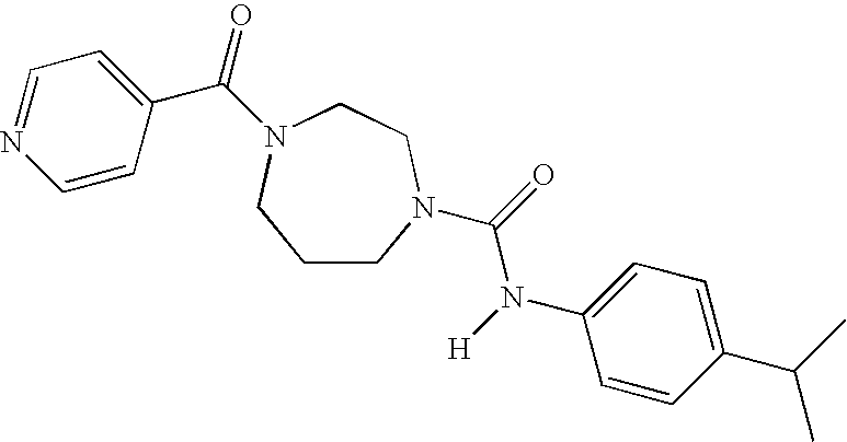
C1CN(C(=O)N([H])C2=CC=C(C(C)C)C=C2)CCN(C(=O)C2=CC=NC=C2)C1
